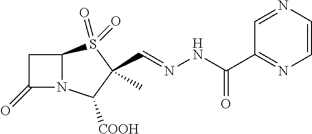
C1(=O)N2C(C1)S(=O)(=O)C(C=NNC(=O)C1=NC=CN=C1)(C)C2[COOH]
